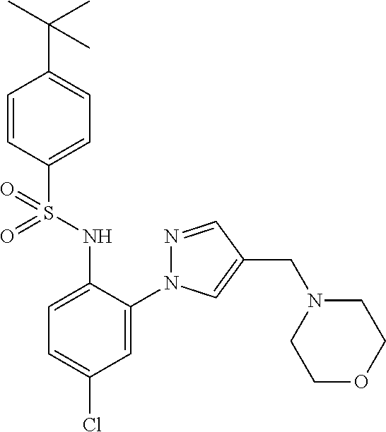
C1=CC(S(NC2=CC=C(Cl)C=C2N2N=CC(CN3CCOCC3)=C2)(=O)=O)=CC=C1C(C)(C)C
